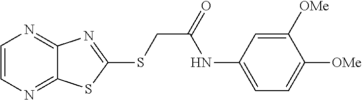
C1=C(NC(=O)CSC2=NC3=NC=CN=C3S2)C=C([OMe])C([OMe])=C1
